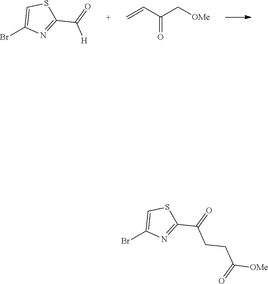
BrC1=CSC(C(=O)[H])=N1.C(=O)(C[OMe])C=C.BrC1=CSC(C(=O)CCC([OMe])=O)=N1
